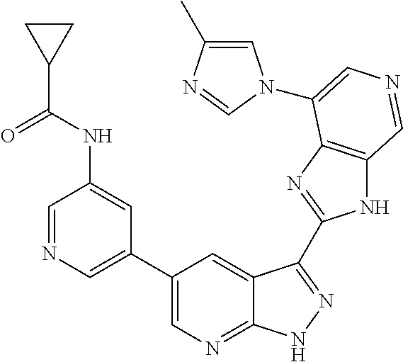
C1(C2=CN=CC(NC(C3CC3)=O)=C2)=CN=C2C(=C1)C(C1=NC3=C(N1)C=NC=C3N1C=C(C)N=C1)=NN2
